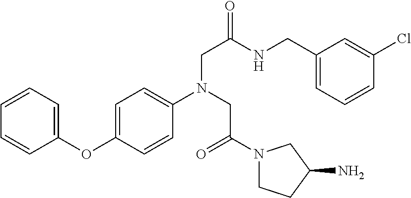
C1(OC2=CC=C(N(CC(=O)N3CCC(N)C3)CC(=O)NCC3=CC=CC(Cl)=C3)C=C2)=CC=CC=C1
